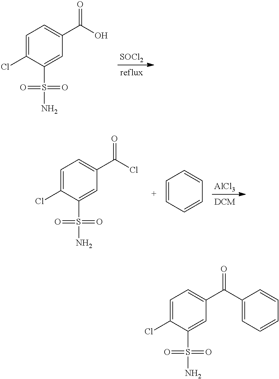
C1=C(Cl)C(S(N)(=O)=O)=CC(C(O)=O)=C1.[SOCl2].C1=C(Cl)C(S(N)(=O)=O)=CC(C(Cl)=O)=C1.C1=CC=CC=C1.[AlCl3].C1=C(Cl)C(S(N)(=O)=O)=CC(C(C2=CC=CC=C2)=O)=C1
